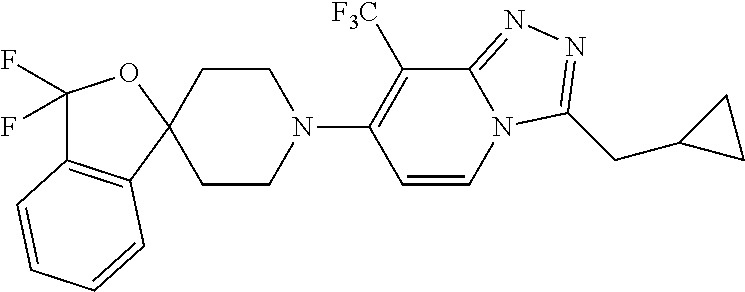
C12(CCN(C3=C([F3C])C4=NN=C(CC5CC5)N4C=C3)CC1)OC(F)(F)C1=C2C=CC=C1
